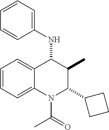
C1=CC=C2C(=C1)C(NC1=CC=CC=C1)C(C)C(C1CCC1)N2C(=O)C
